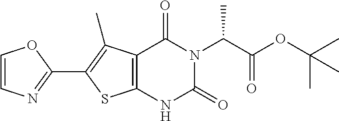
C1=CN=C(C2=C(C)C3=C(S2)NC(=O)N(C(C(OC(C)(C)C)=O)C)C3=O)O1
